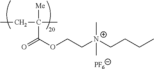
CCC(C)([Me])C(OCC[N+](CCCC)(C)C)=O.[PF6]
